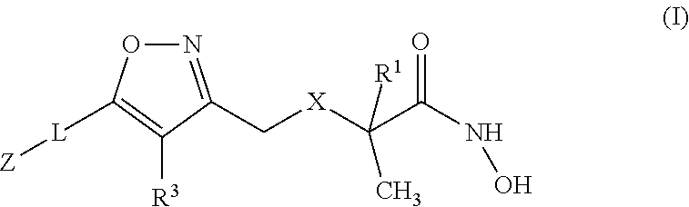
O1N=C(C[X]C(C(NO)=O)(C)[R1])C([R3])=C1[L][Z]
